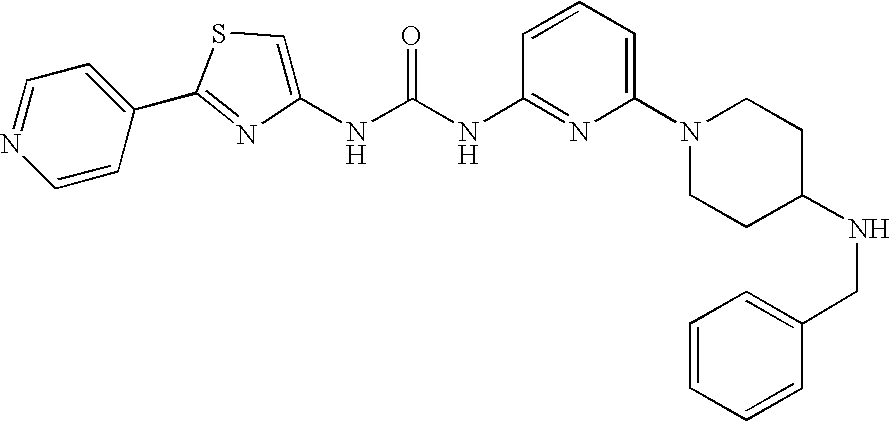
C1=CC(C2=NC(NC(NC3=NC(N4CCC(NCC5=CC=CC=C5)CC4)=CC=C3)=O)=CS2)=CC=N1
